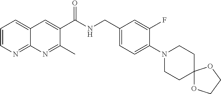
C1=CN=C2C(=C1)C=C(C(NCC1=CC=C(N3CCC4(CC3)OCCO4)C(F)=C1)=O)C(C)=N2
